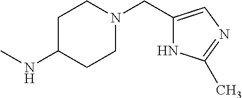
N(C)C1CCN(CC2=CN=C(C)N2)CC1
